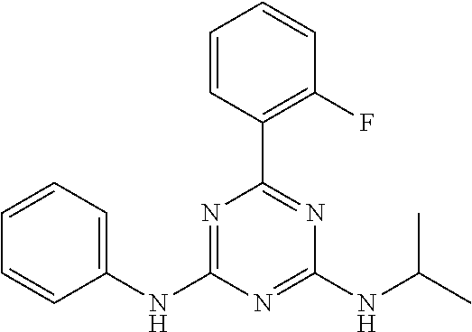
C1(NC2=NC(C3=C(F)C=CC=C3)=NC(NC(C)C)=N2)=CC=CC=C1
